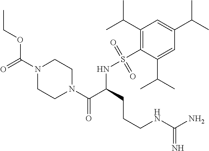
O(C(N1CCN(C(=O)C(NS(C2=C(C(C)C)C=C(C(C)C)C=C2C(C)C)(=O)=O)CCCNC(N)=N)CC1)=O)CC
